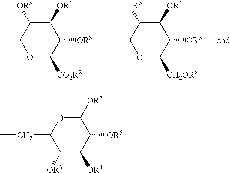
C1([OR3])C([OR4])C([OR5])C([OR7])OC1CC.O1C([CO2R2])C([OR3])C([OR4])C([OR5])C1C.O1C([CH2OR6])C([OR3])C([OR4])C([OR5])C1C
